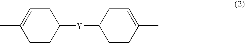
CC1=CCC([Y]C2CCC(C)=CC2)CC1
